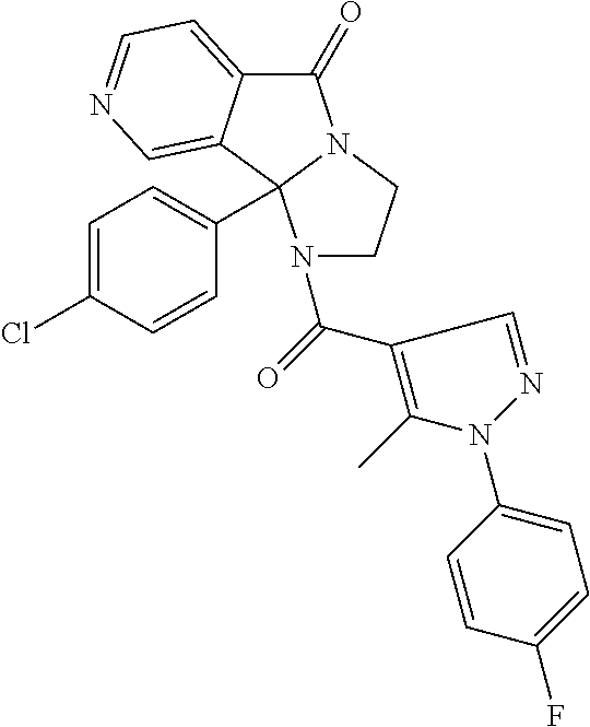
C1(=O)C2=CC=NC=C2C2(C3=CC=C(Cl)C=C3)N1CCN2C(C1=C(C)N(C2=CC=C(F)C=C2)N=C1)=O
